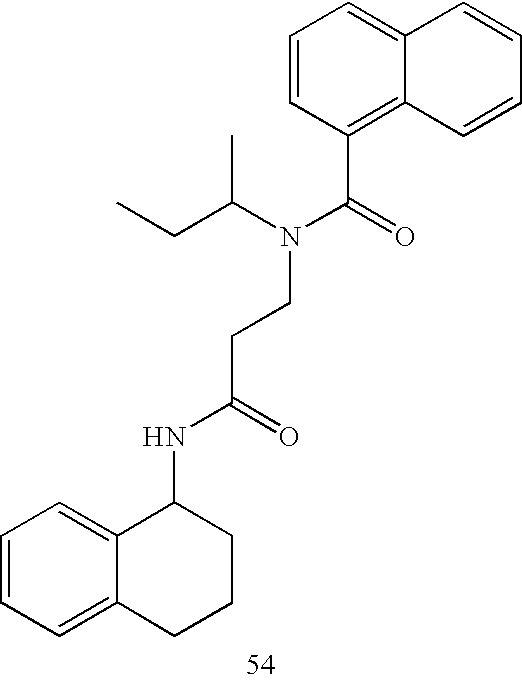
C1=CC(C(=O)N(C(CC)C)CCC(NC2C3=CC=CC=C3CCC2)=O)=C2C(=C1)C=CC=C2
